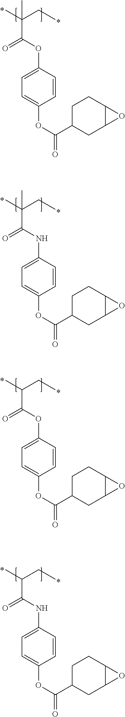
C1(OC(=O)C(CC)(C)C)=CC=C(OC(=O)C2CC3C(CC2)O3)C=C1.C1(NC(=O)C(CC)(C)C)=CC=C(OC(=O)C2CC3C(CC2)O3)C=C1.C1(OC(=O)C(CC)C)=CC=C(OC(=O)C2CC3C(CC2)O3)C=C1.C1(NC(=O)C(CC)C)=CC=C(OC(=O)C2CC3C(CC2)O3)C=C1
